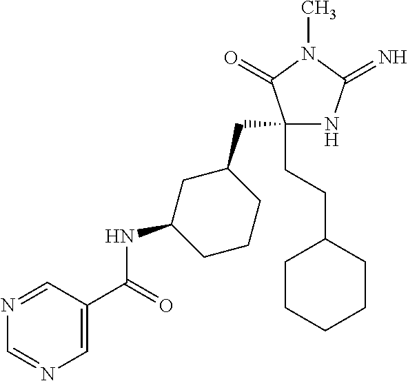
C1(CC2CC(NC(=O)C3=CN=CN=C3)CCC2)(CCC2CCCCC2)NC(=N)N(C)C1=O
